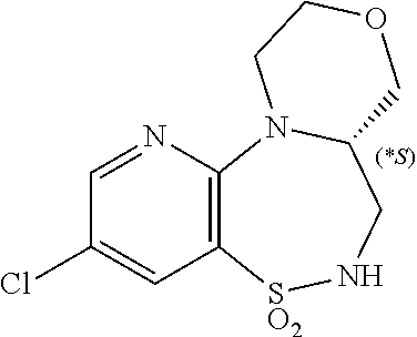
C1=NC2=C(C=C1Cl)[SO2]NCC1N2CCOC1.[(*S)]
